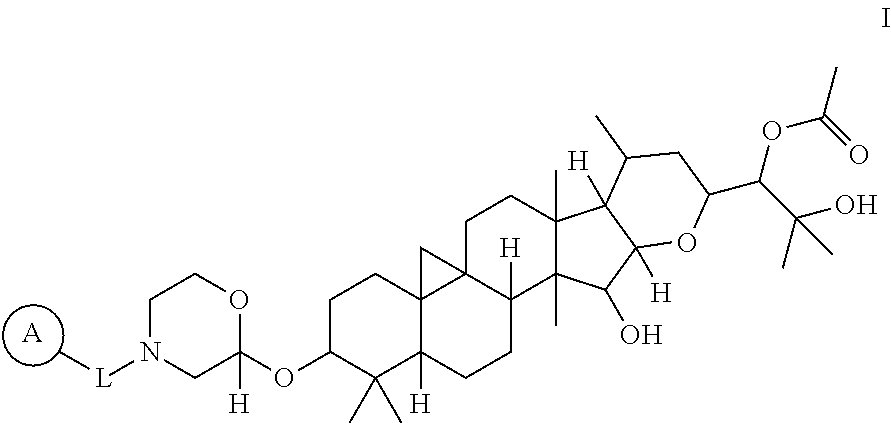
C1N([L]C)CC([H])(OC2C(C)(C)C3([H])C4(CC2)C2(C4)CCC4(C)C(C)(C(O)C5([H])C4([H])C(C)CC(C(OC(C)=O)C(O)(C)C)O5)C2([H])CC3)OC1.[A]
